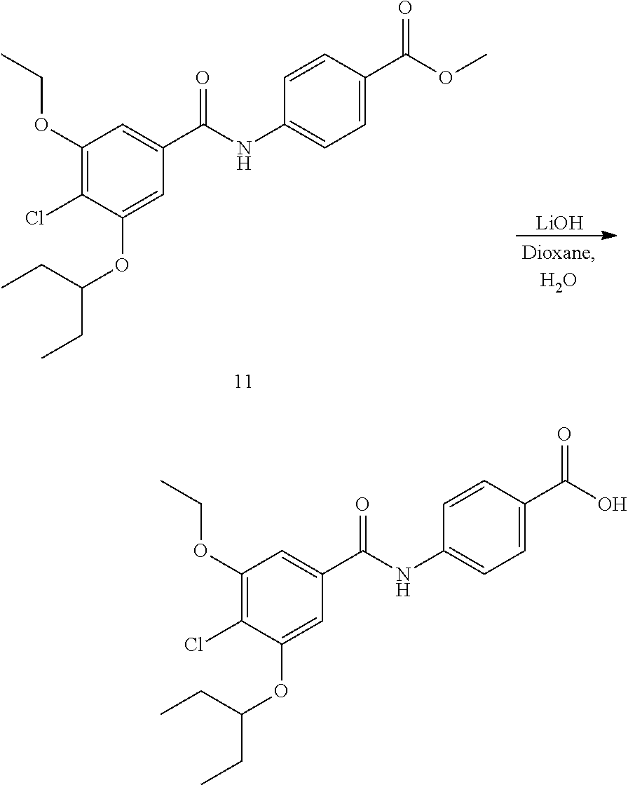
C1(OCC)=C(Cl)C(OC(CC)CC)=CC(C(NC2=CC=C(C(OC)=O)C=C2)=O)=C1.[LiOH].C1(OCC)=C(Cl)C(OC(CC)CC)=CC(C(NC2=CC=C(C(O)=O)C=C2)=O)=C1
